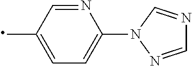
C1=C(C)C=NC(N2N=CN=C2)=C1
